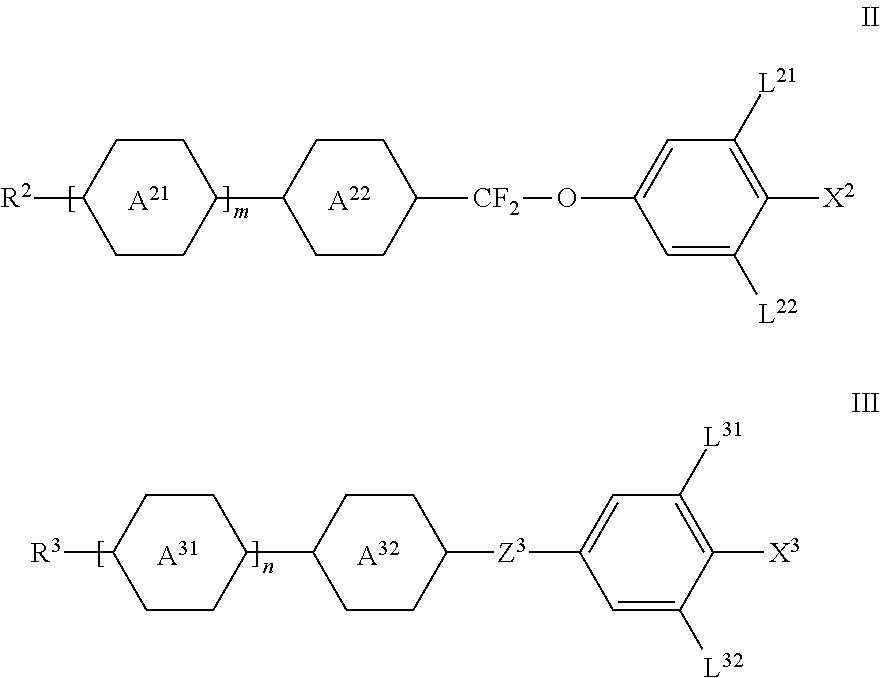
[A21].C1CC([R2])CCC1C1CCC([CF2]OC2=CC([L21])=C([X2])C([L22])=C2)CC1.[A22].[A31].C1CC([R3])CCC1C1CCC([Z3]C2=CC([L31])=C([X3])C([L32])=C2)CC1.[A32]
